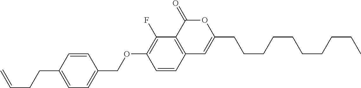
C12=C(C(=O)OC(CCCCCCCCCC)=C1)C(F)=C(OCC1=CC=C(CCC=C)C=C1)C=C2
